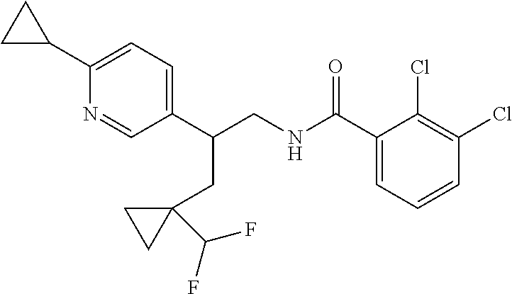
C1(C2CC2)=CC=C(C(CNC(C2=CC=CC(Cl)=C2Cl)=O)CC2(C(F)F)CC2)C=N1
